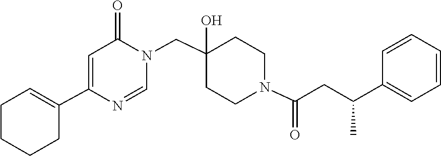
C1=NC(C2=CCCCC2)=CC(=O)N1CC1(O)CCN(C(=O)CC(C2=CC=CC=C2)C)CC1
